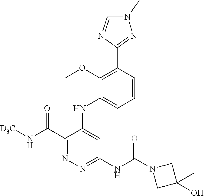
C1=CC(C2=NN(C)C=N2)=C(OC)C(NC2=CC(NC(N3CC(C)(O)C3)=O)=NN=C2C(N[D3C])=O)=C1
